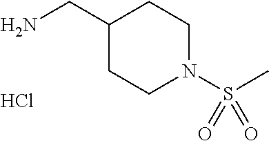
Cl.N1(S(C)(=O)=O)CCC(CN)CC1
